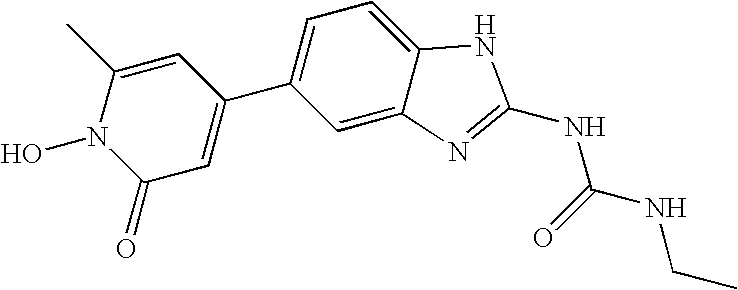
C1(C2=CC=C3C(=C2)N=C(NC(=O)NCC)N3)=CC(=O)N(O)C(C)=C1
